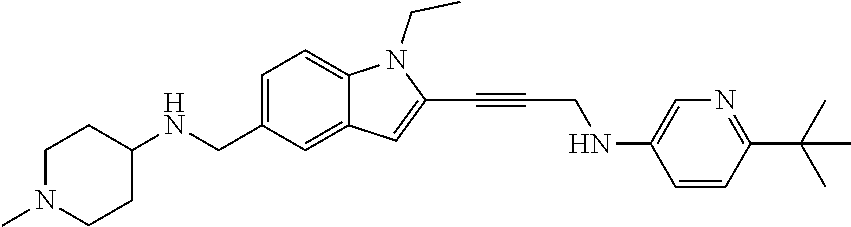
C1=C(CNC2CCN(C)CC2)C=C2C(=C1)N(CC)C(C#CCNC1=CN=C(C(C)(C)C)C=C1)=C2
